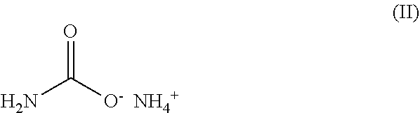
NC([O-  NH4+])=O
